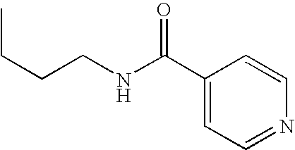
CCCCNC(C1=CC=NC=C1)=O
